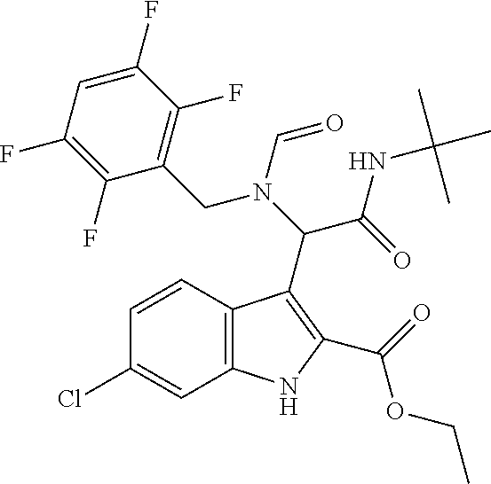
C(=O)(OCC)C1=C(C(N(C=O)CC2=C(F)C(F)=CC(F)=C2F)C(NC(C)(C)C)=O)C2=C(C=C(Cl)C=C2)N1
